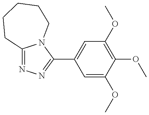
C12=NN=C(C3=CC(OC)=C(OC)C(OC)=C3)N1CCCCC2
